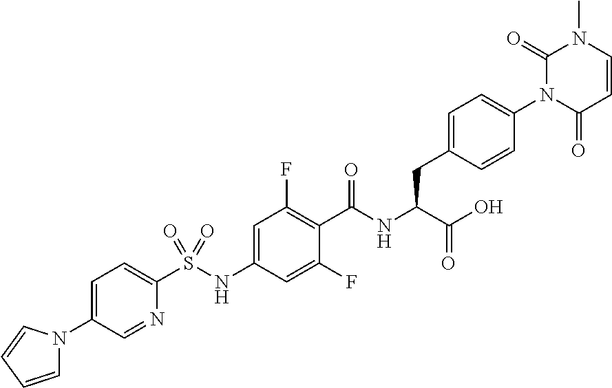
C1=CC(=O)N(C2=CC=C(CC(C(=O)O)NC(=O)C3=C(F)C=C(NS(C4=CC=C(N5C=CC=C5)C=N4)(=O)=O)C=C3F)C=C2)C(=O)N1C
